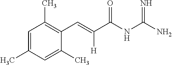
C1=C(C)C=C(C)C(C=C(C(NC(N)=N)=O)[H])=C1C
